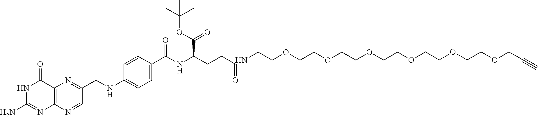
NCCOCCOCCOCCOCCOCCOCC#C.C1(CNC2=CC=C(C(=O)NC(CCC=O)C(=O)OC(C)(C)C)C=C2)=NC2=C(N=C1)N=C(N)NC2=O
